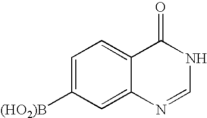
[(HO2)B]C1=CC=C2C(=C1)N=CNC2=O
